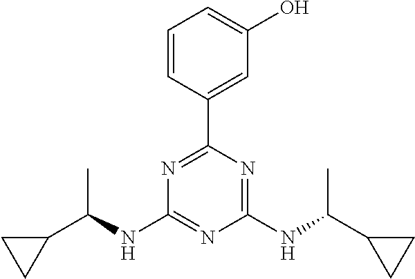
N1=C(C2=CC(O)=CC=C2)N=C(NC(C2CC2)C)N=C1NC(C1CC1)C
